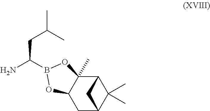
C12C3(C)C(CC(C1(C)C)C2)OB(C(N)CC(C)C)O3
